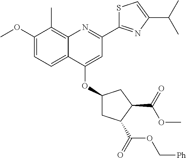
C1(OC)=CC=C2C(=C1C)N=C(C1=NC(C(C)C)=CS1)C=C2OC1CC(C(OC[Ph])=O)C(C(OC)=O)C1
